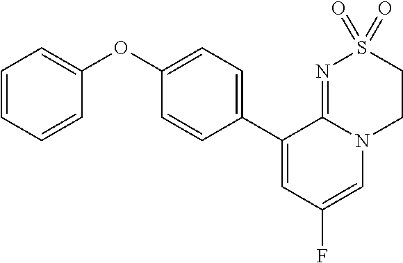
C1=CC=CC(OC2=CC=C(C3=CC(F)=CN4C3=NS(=O)(=O)CC4)C=C2)=C1
